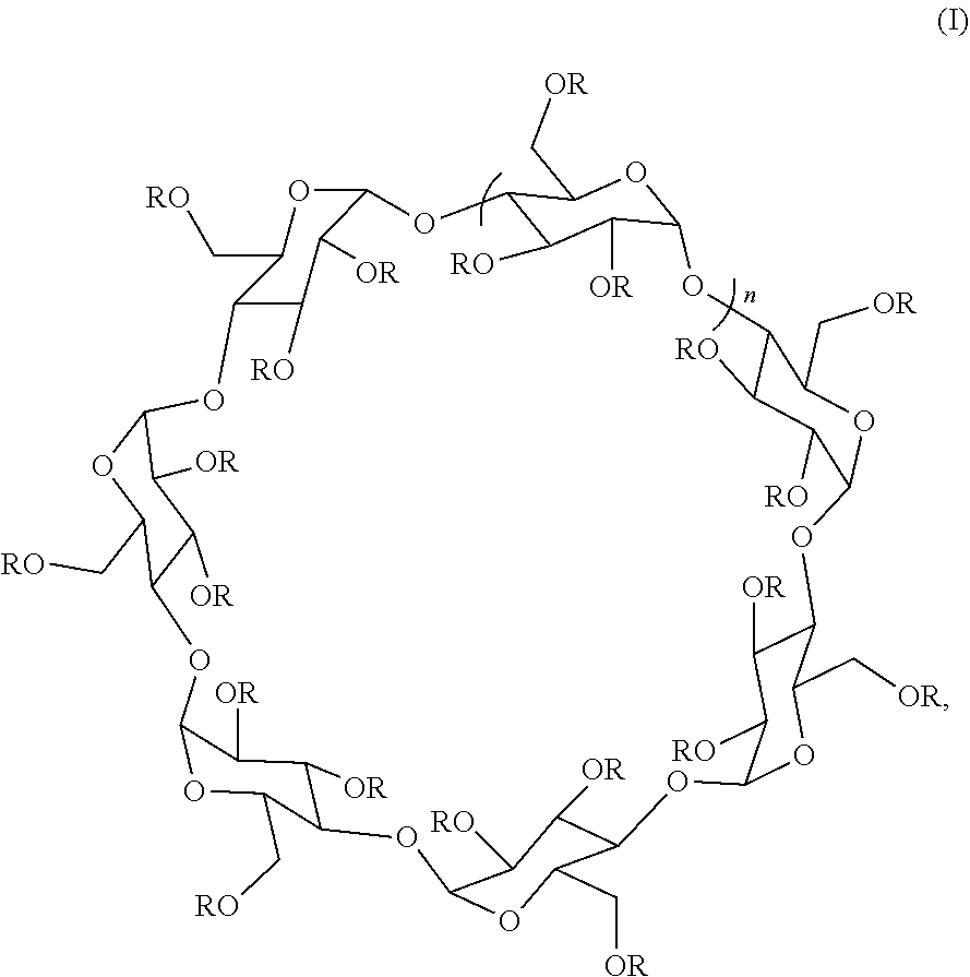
C12C([RO])C([RO])C(OC1C[OR])OC1C([OR])C([RO])C(OC1C[OR])OC1C([OR])C([RO])C(OC1C[OR])OC1C([OR])C([OR])C(OC1C[RO])OC1C([OR])C([OR])C(OC1C[RO])OC1C([RO])C([OR])C(OC1C[RO])OC1C([RO])C([OR])C(O2)OC1C[OR]
